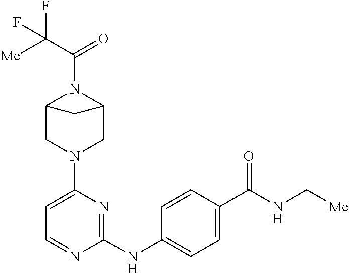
C1(N2CC3N(C(C([Me])(F)F)=O)C(C2)C3)=CC=NC(NC2=CC=C(C(NC[Me])=O)C=C2)=N1
